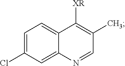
C1=C(Cl)C=C2C(=C1)C([XR])=C(C)C=N2
